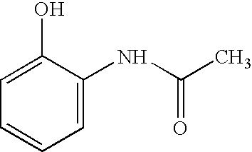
C1=C(NC(C)=O)C(O)=CC=C1
